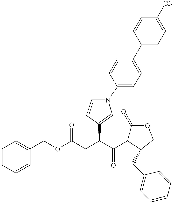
C1=CC=CC(COC(CC(C(C2C(=O)OCC2CC2=CC=CC=C2)=O)C2=CN(C3=CC=C(C4=CC=C([CN])C=C4)C=C3)C=C2)=O)=C1
